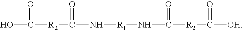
OC([R2]C(=O)N[R1]NC(=O)[R2]C([OH])=O)=O
